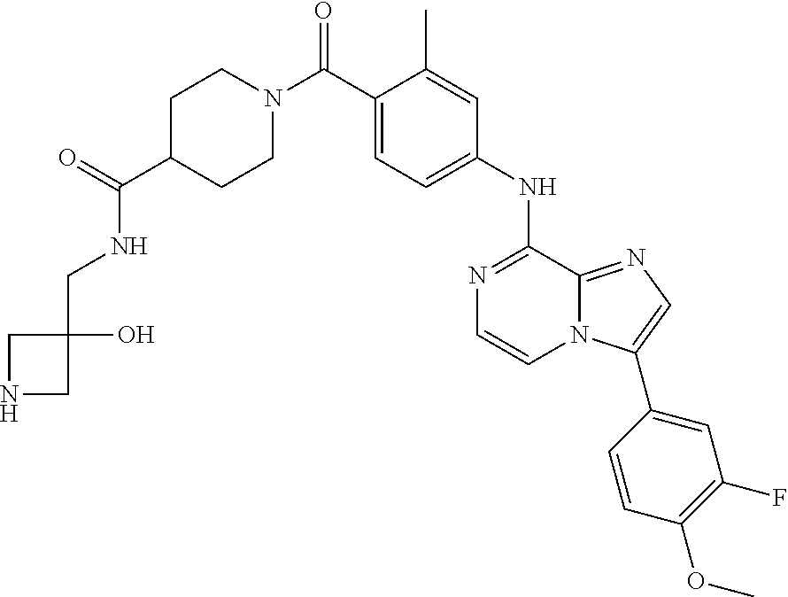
C1(NC2=NC=CN3C2=NC=C3C2=CC(F)=C(OC)C=C2)=CC=C(C(N2CCC(C(=O)NCC3(O)CNC3)CC2)=O)C(C)=C1
